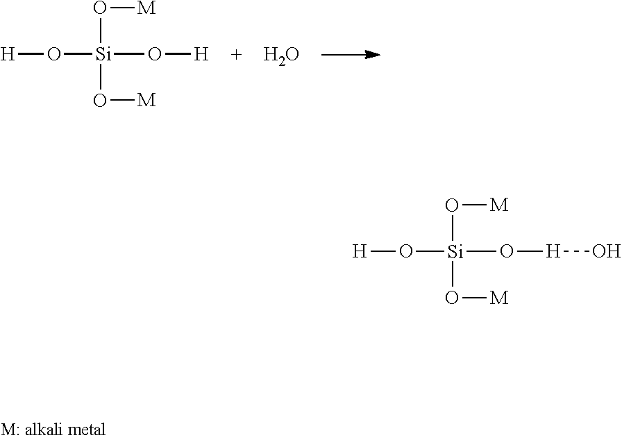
[H]O[Si](O[M])(O[M])O[H]O.[H]O[Si](O[M])(O[M])O[H].O
